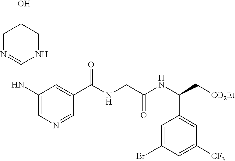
C1(NC2=NCC(O)CN2)=CN=CC(C(NCC(NC(C[CO2Et])C2=CC([CF3])=CC(Br)=C2)=O)=O)=C1
